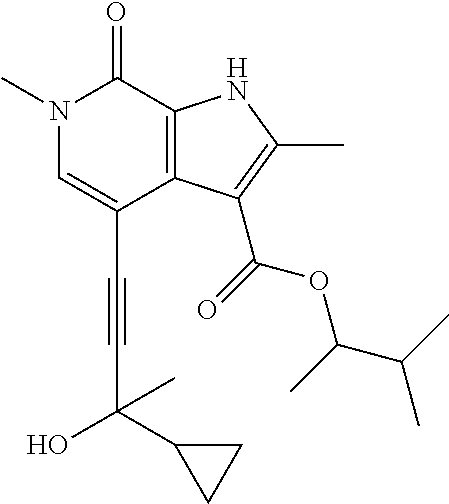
C(C1=CN(C)C(=O)C2=C1C(C(=O)OC(C(C)C)C)=C(C)N2)#CC(O)(C1CC1)C
